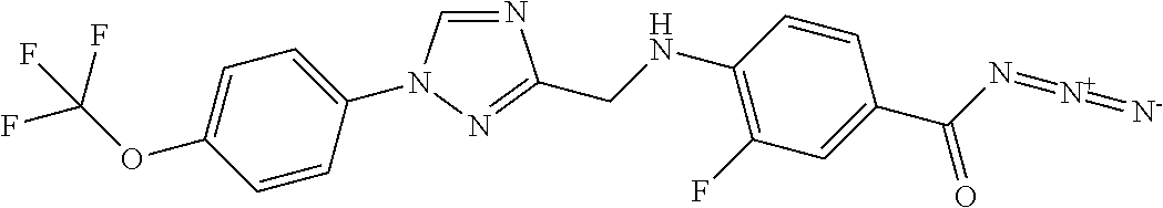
N1=CN(C2=CC=C(OC(F)(F)F)C=C2)N=C1CNC1=C(F)C=C(C(N=[N+]=[N-])=O)C=C1
